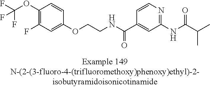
C1(OC(F)(F)F)=C(F)C=C(OCCNC(C2=CC(NC(=O)C(C)C)=NC=C2)=O)C=C1
